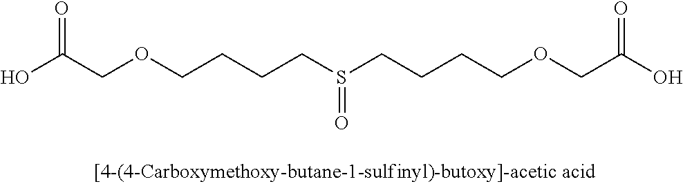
C(COCCCCS(CCCCOCC(=O)O)=O)(=O)O
